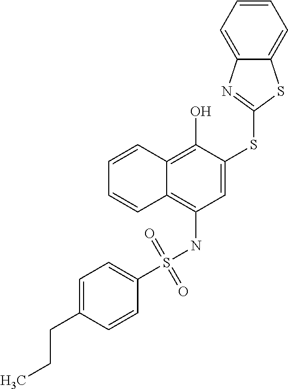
C1=C(SC2=NC3=CC=CC=C3S2)C(O)=C2C(=C1NS(C1=CC=C(CCC)C=C1)(=O)=O)C=CC=C2
